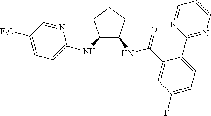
C1([F3C])=CC=C(NC2C(NC(C3=CC(F)=CC=C3C3=NC=CC=N3)=O)CCC2)N=C1
